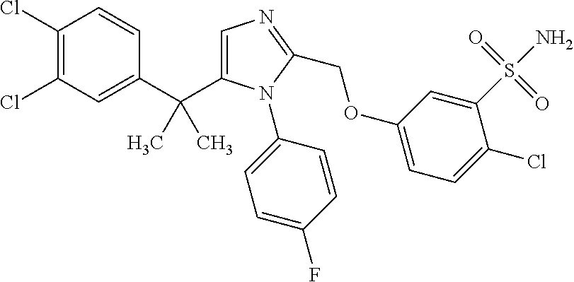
C1(C(C)(C)C2=CN=C(COC3=CC=C(Cl)C(S(N)(=O)=O)=C3)N2C2=CC=C(F)C=C2)=CC(Cl)=C(Cl)C=C1
